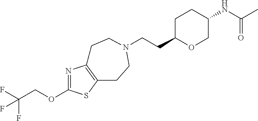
C(CC1OCC(NC(C)=O)CC1)N1CCC2=C(N=C(OCC(F)(F)F)S2)CC1
